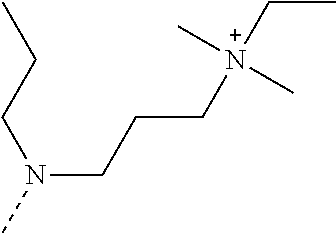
N(CCC[N+](CC)(C)C)(C)CCC
